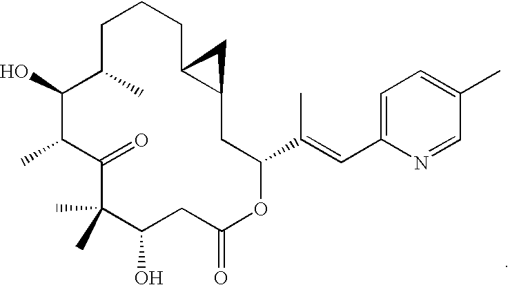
C1C(C)C(O)C(C)C(=O)C(C)(C)C(O)CC(=O)OC(C(=CC2=CC=C(C)C=N2)C)CC2C(CC1)C2
